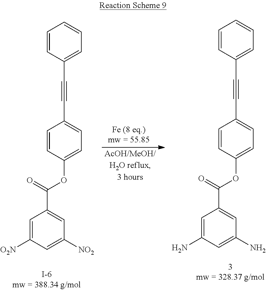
C1=CC(OC(C2=CC([NO2])=CC([O2N])=C2)=O)=CC=C1C#CC1=CC=CC=C1.C1=CC(OC(C2=CC(N)=CC(N)=C2)=O)=CC=C1C#CC1=CC=CC=C1
